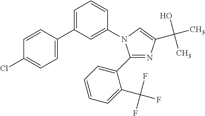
C1(C2=CC=CC=C2C(F)(F)F)=NC(C(O)(C)C)=CN1C1=CC(C2=CC=C(Cl)C=C2)=CC=C1
